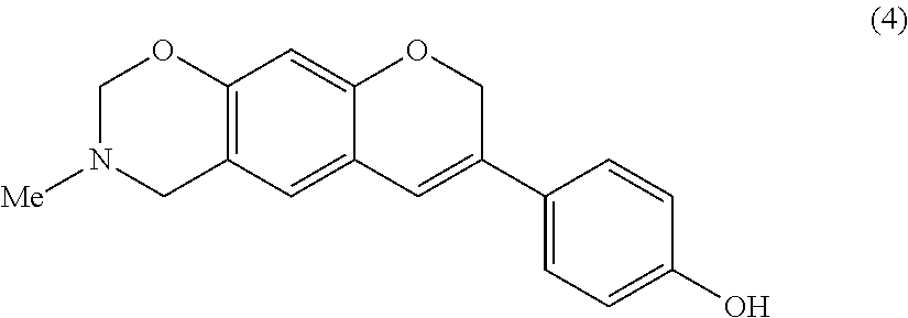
[Me]N1CC2=C(OC1)C=C1C(=C2)C=C(C2=CC=C(O)C=C2)CO1
